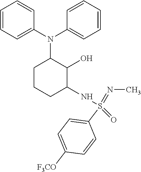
C1=CC=C(N(C2=CC=CC=C2)C2CCCC(NS(=NC)(=O)C3=CC=C([F3CO])C=C3)C2O)C=C1
